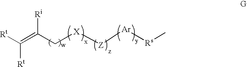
[Rt]C([Rt])=C([Ri])C[X][Z][Ar][Rs]C
